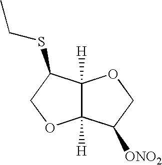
C12([H])C([H])(C(SCC)CO1)OCC2[ONO2]
